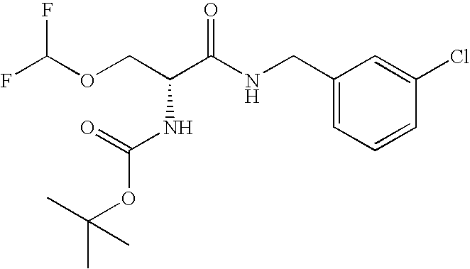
C1(CNC(C(COC(F)F)NC(=O)OC(C)(C)C)=O)=CC=CC(Cl)=C1
